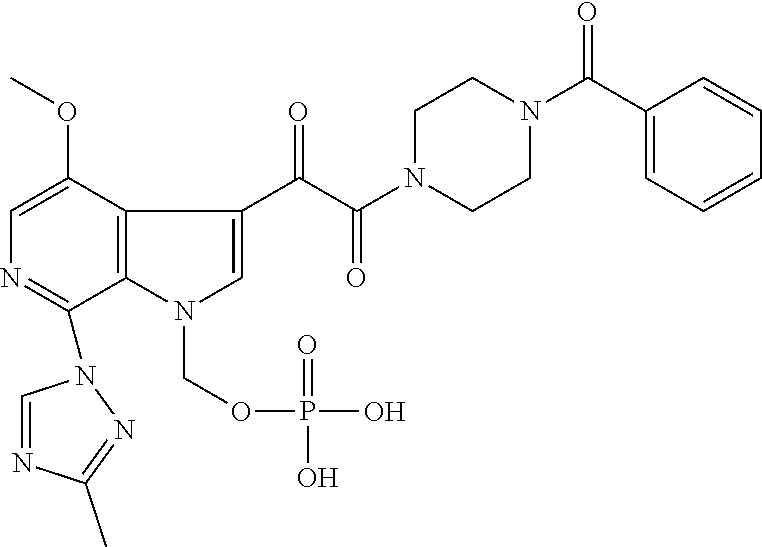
C1(C(N2CCN(C(C(=O)C3=CN(COP(=O)(O)O)C4=C3C(OC)=CN=C4N3C=NC(C)=N3)=O)CC2)=O)=CC=CC=C1
